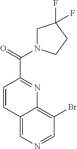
C1=CC2=CN=CC(Br)=C2N=C1C(=O)N1CC(F)(F)CC1
